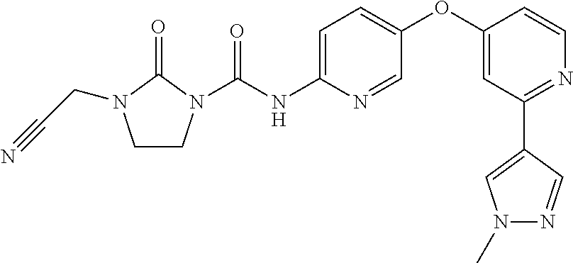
C1CN(C(NC2=CC=C(OC3=CC(C4=CN(C)N=C4)=NC=C3)C=N2)=O)C(=O)N1CC#N
